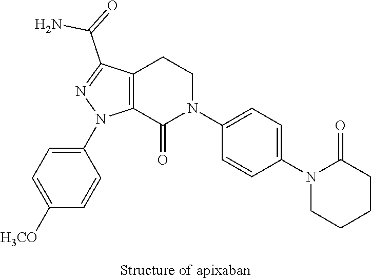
C1=C(N2C3=C(C(C(=O)N)=N2)CCN(C2=CC=C(N4CCCCC4=O)C=C2)C3=O)C=CC([H3CO])=C1
